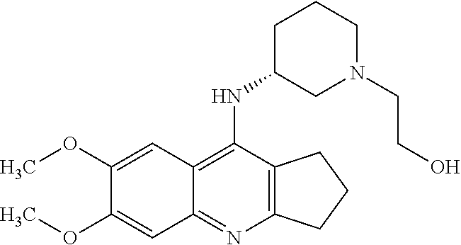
C12=C(N=C3C(=C1NC1CN(CCO)CCC1)C=C(OC)C(OC)=C3)CCC2
